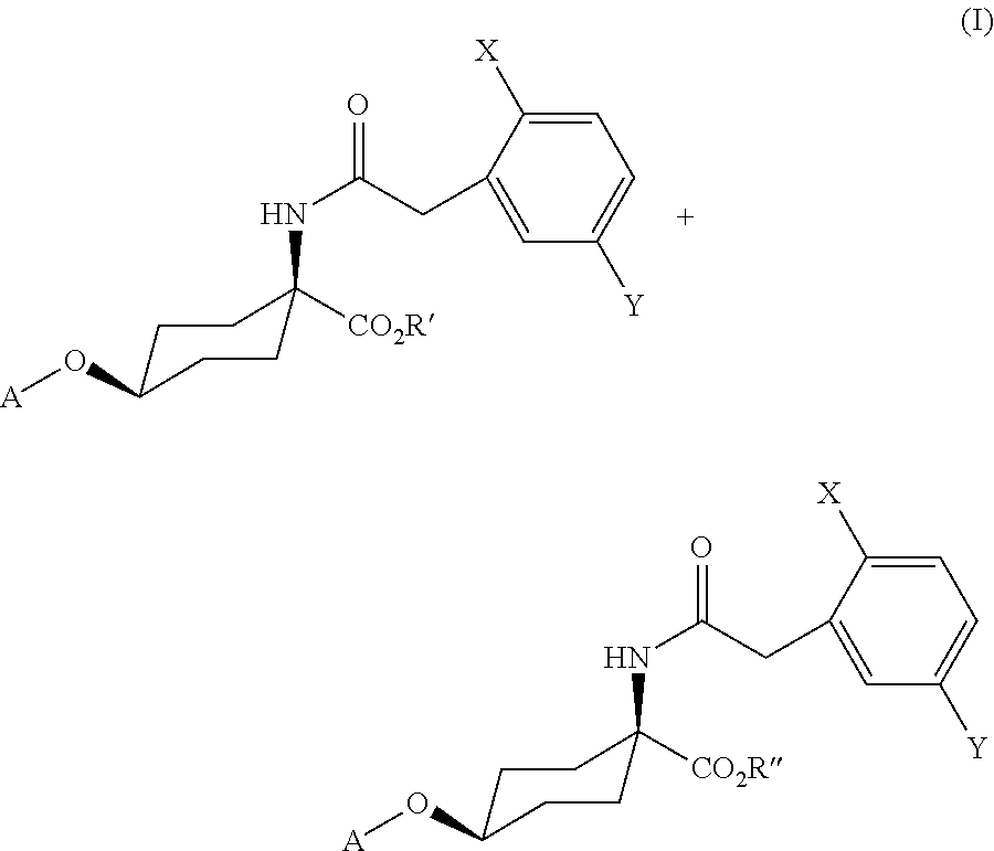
C1C(O[A])CCC(NC(CC2=CC([Y])=CC=C2[X])=O)([CO2R])C1.C1C(O[A])CCC(NC(CC2=CC([Y])=CC=C2[X])=O)([CO2R])C1
